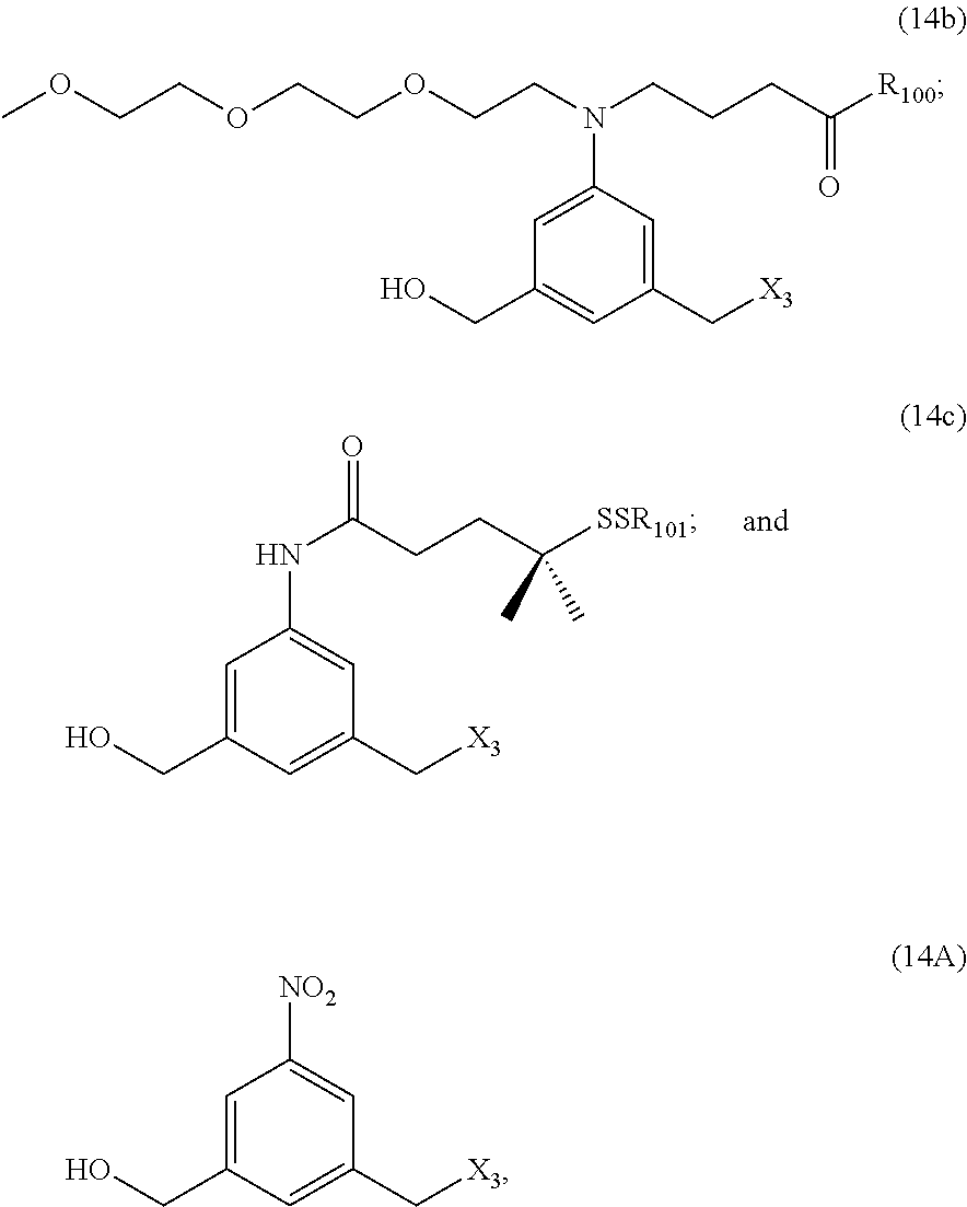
[X3]CC1=CC(CO)=CC(NC(CCC([SSR101])(C)C)=O)=C1.[X3]CC1=CC(N(CCOCCOCCOC)CCCC([R100])=O)=CC(CO)=C1.[X3]CC1=CC(CO)=CC([NO2])=C1
